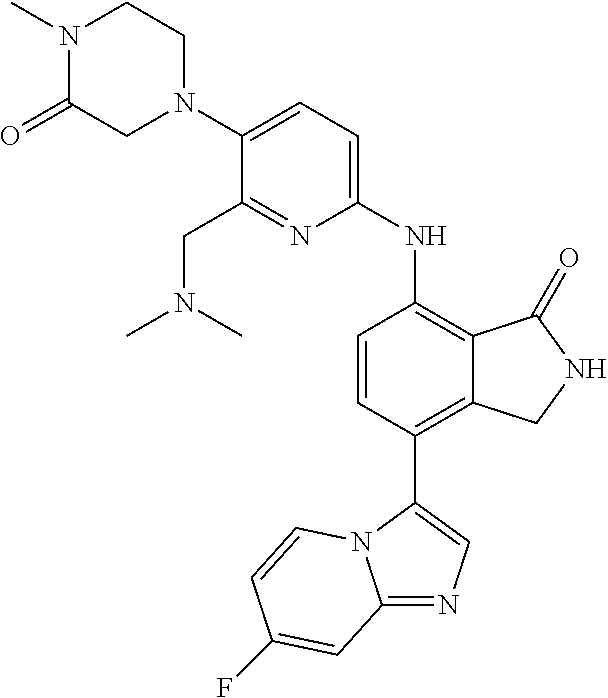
C12=NC=C(C3=C4C(=C(NC5=CC=C(N6CCN(C)C(=O)C6)C(CN(C)C)=N5)C=C3)C(=O)NC4)N1C=CC(F)=C2
